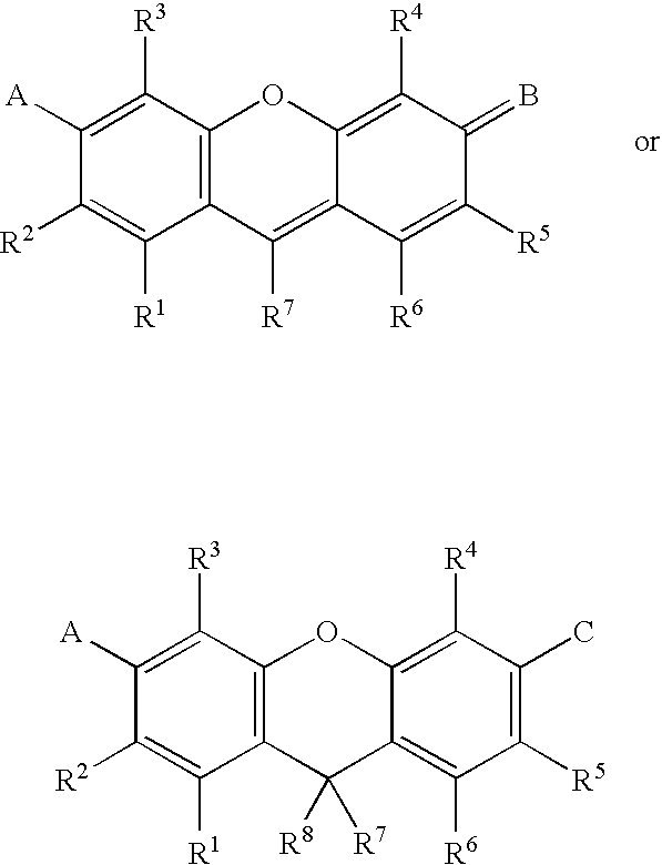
C12=C(C([R1])=C([R2])C([A])=C1[R3])C([R7])=C1C(=C([R4])C(=B)C([R5])=C1[R6])O2.C12=C(C([R1])=C([R2])C([A])=C1[R3])C([R8])([R7])C1=C([R6])C([R5])=C(C)C([R4])=C1O2
